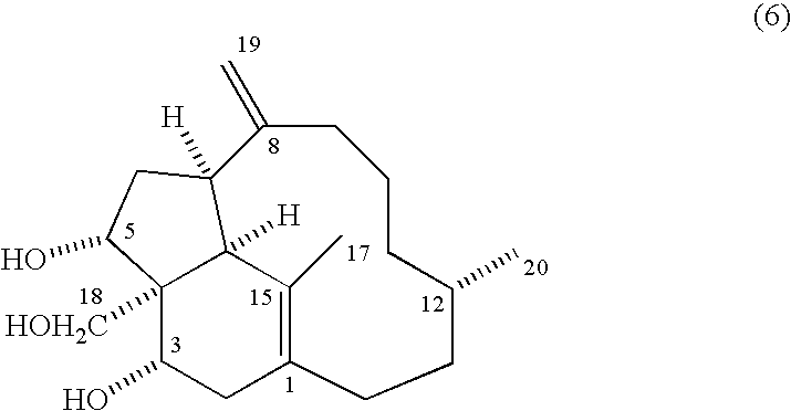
C1(=C)CCCC(C)CCC2=C(C)C3([H])C([HOH2C])(C(O)C2)C(O)CC13[H]
